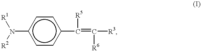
N(c1ccc(C(=C([R3])[R6])[R5])cc1)([R2])[R1]
